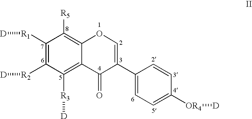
C1([R1][D])=C([R2][D])C([R3][D])=C2C(=C1[R5])OC=C(C1=CC=C([OR4][D])C=C1)C2=O
